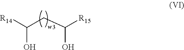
[R14]C(CC([R15])O)O
